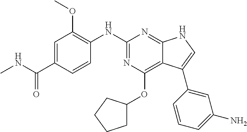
C1=C(C(NC)=O)C=CC(NC2=NC(OC3CCCC3)=C3C(=N2)NC=C3C2=CC(N)=CC=C2)=C1OC
